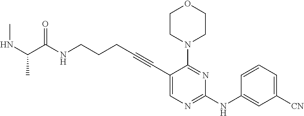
N(CCCC#CC1=CN=C(NC2=CC([CN])=CC=C2)N=C1N1CCOCC1)C(=O)C(NC)C
